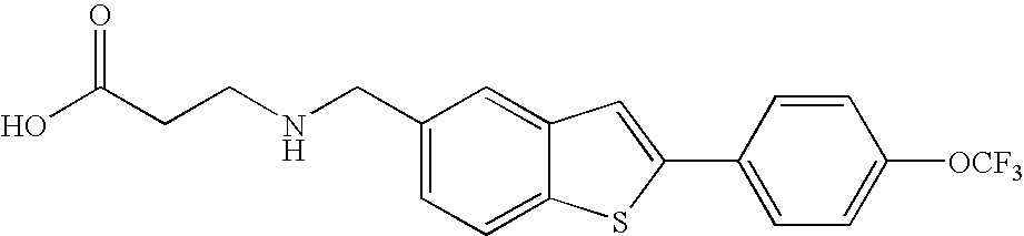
C1=C(CNCCC(O)=O)C=C2C(=C1)SC(C1=CC=C([OCF3])C=C1)=C2
